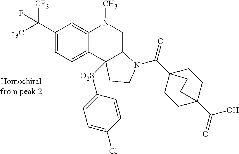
C1(C([F3C])([CF3])F)=CC=C2C(=C1)N(C)CC1N(C(=O)C34CCC(C(=O)O)(CC3)CC4)CCC21[O2S]C1=CC=C(Cl)C=C1
